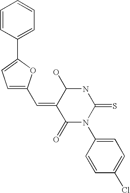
C1=CC(C2=CC=C(C=C3C(=O)N(C4=CC=C(Cl)C=C4)C(=S)NC3O)O2)=CC=C1
